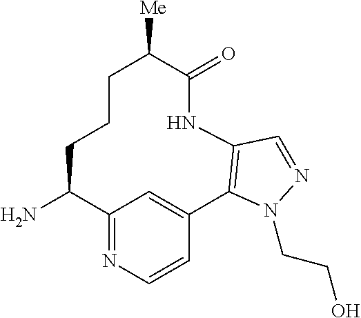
NC1C2=NC=CC(=C2)C2=C(NC(=O)C([Me])CCC1)C=NN2CCO
